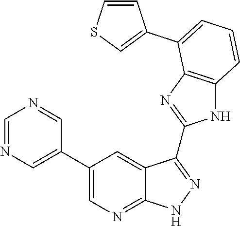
C1=NC=C(C2=CN=C3C(=C2)C(C2=NC4=C(N2)C=CC=C4C2=CSC=C2)=NN3)C=N1
